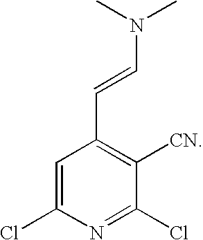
C1=C(Cl)N=C(Cl)C([CN])=C1C=CN(C)C
